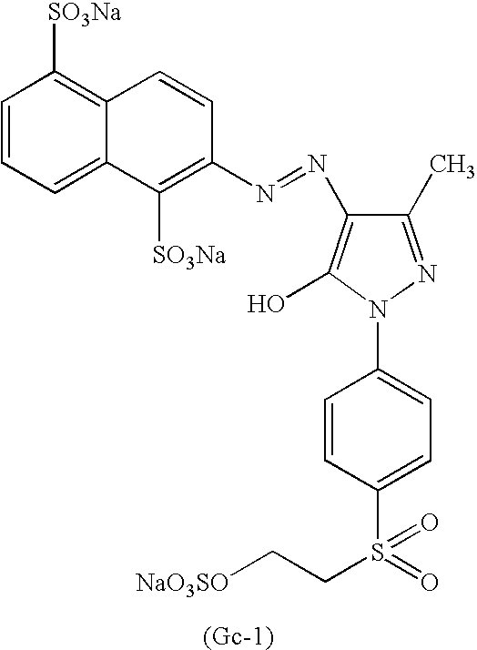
[(Gc-1)].C1=CC=C2C(=C1[SO3Na])C=CC(N=NC1=C(O)N(C3=CC=C(S(=O)(CC[NaO3SO])=O)C=C3)N=C1C)=C2[SO3Na]
